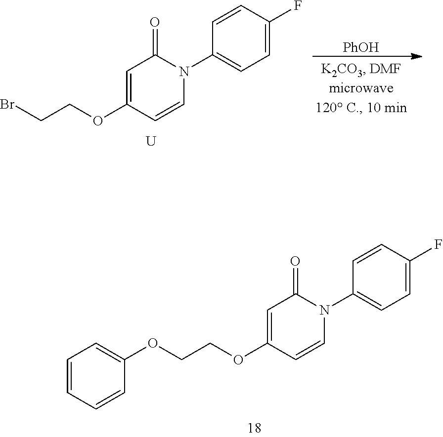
C1=CC=CC(OCCOC2=CC(=O)N(C3=CC=C(F)C=C3)C=C2)=C1.BrCCOC1=CC(=O)N(C2=CC=C(F)C=C2)C=C1.[U].[PhOH]
